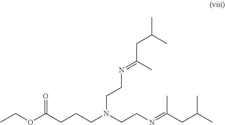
CCOC(CCCN(CCN=C(CC(C)C)C)CCN=C(CC(C)C)C)=O
